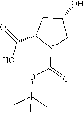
OC(C1N(C(=O)OC(C)(C)C)CC(O)C1)=O
